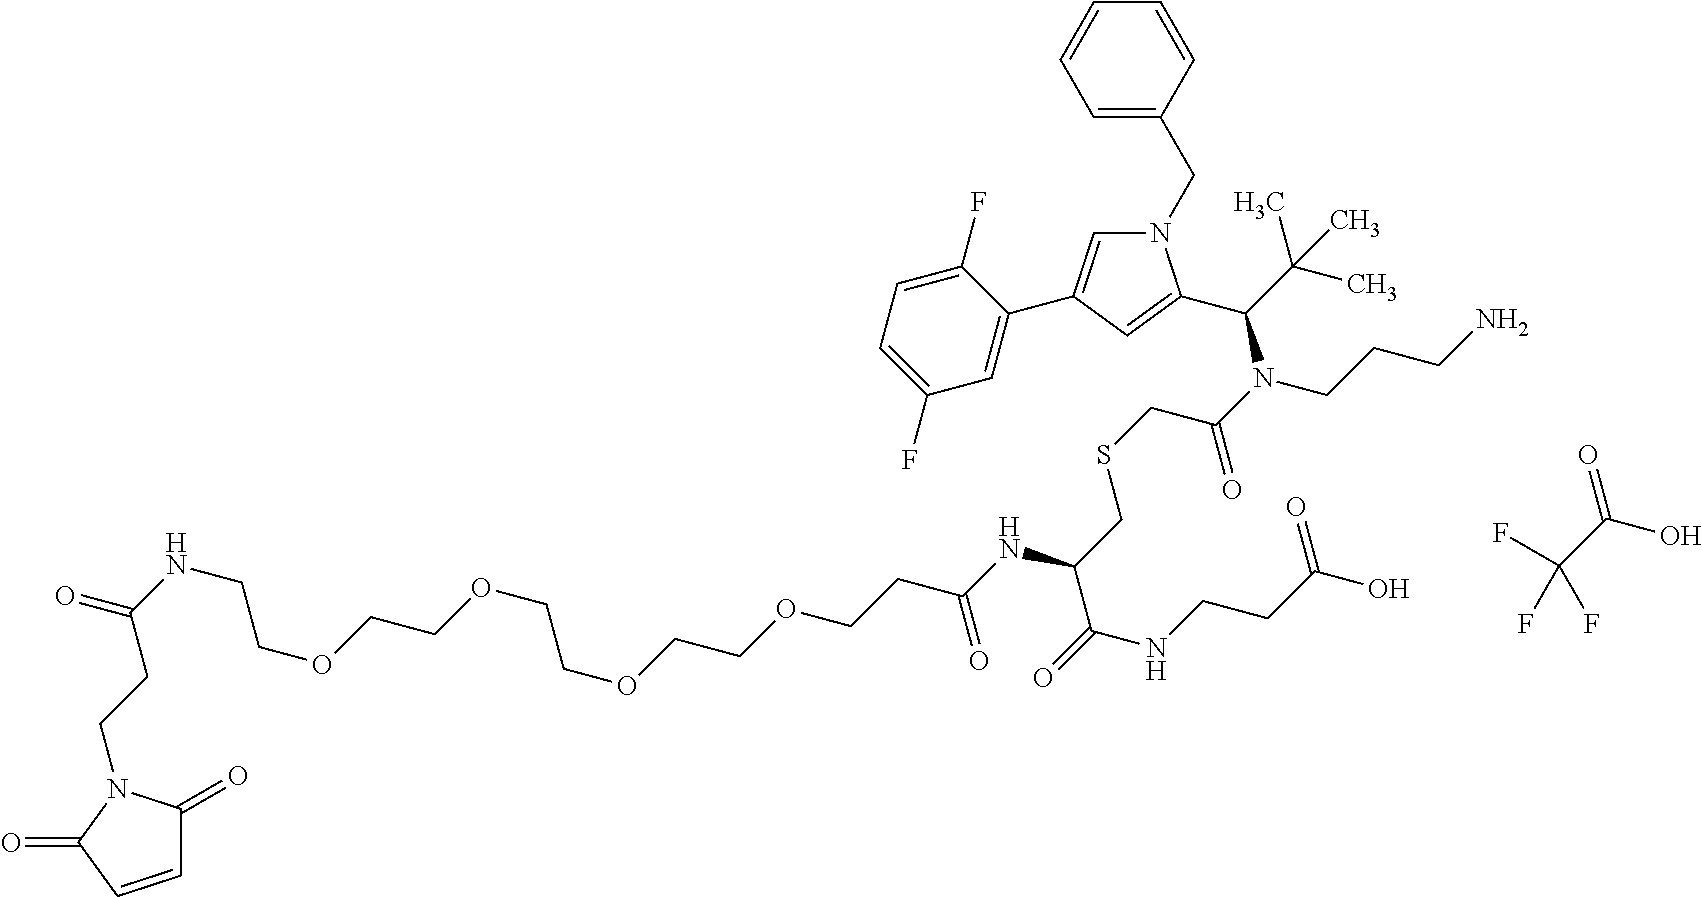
C1=CC(=O)N(CCC(NCCOCCOCCOCCOCCC(NC(CSCC(=O)N(C(C(C)(C)C)C2=CC(C3=CC(F)=CC=C3F)=CN2CC2=CC=CC=C2)CCCN)C(=O)NCCC(O)=O)=O)=O)C1=O.C(F)(F)(F)C(O)=O
